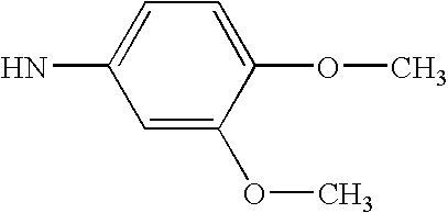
C1=C(OC)C(OC)=CC=C1N
